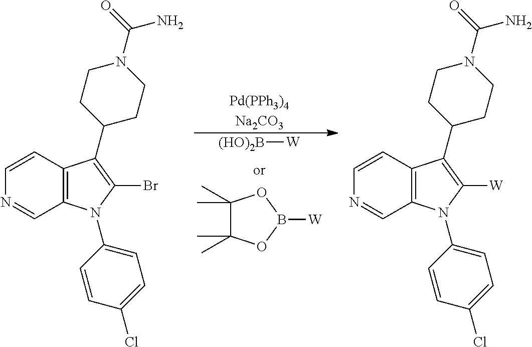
C1(C)(C)C(C)(C)OB([W])O1.[(HO)2B][W].[Pd(PPh3)4Na2CO3].C1=CC2=C(C=N1)N(C1=CC=C(Cl)C=C1)C(Br)=C2C1CCN(C(=O)N)CC1.C1=CC2=C(C=N1)N(C1=CC=C(Cl)C=C1)C([W])=C2C1CCN(C(=O)N)CC1
